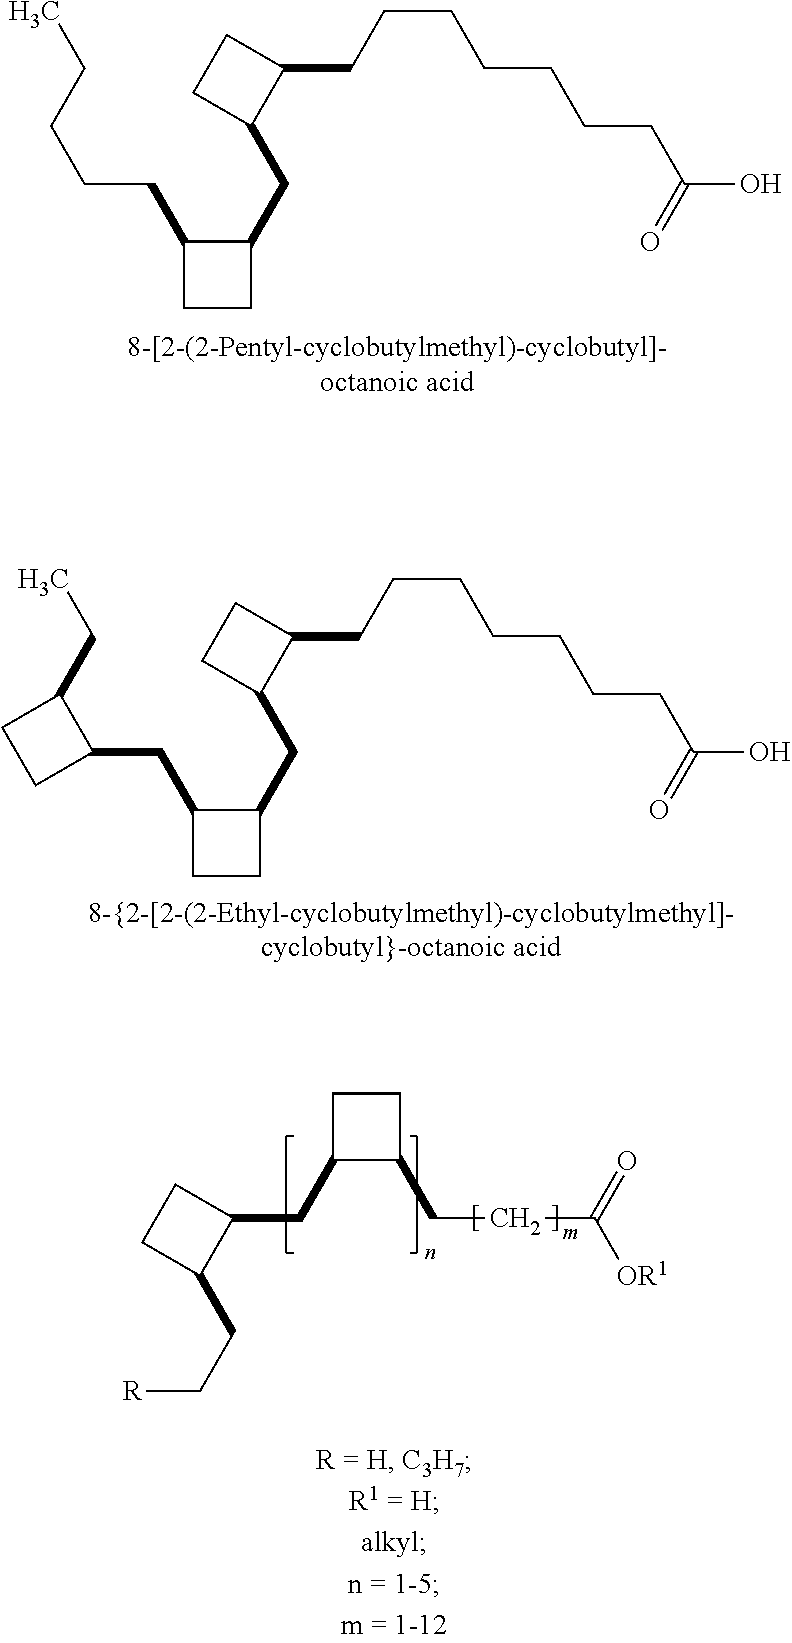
C1(CCCCC)C(CC2C(CCCCCCCC(O)=O)CC2)CC1.C1(CC2C(CC)CC2)C(CC2C(CCCCCCCC(O)=O)CC2)CC1.C(C1C(CCC([OR1])=O)CC1)C1C(CC[R])CC1
